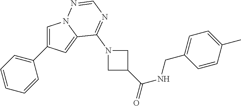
C1(C2=CN3C(=C2)C(N2CC(C(NCC4=CC=C(C)C=C4)=O)C2)=NC=N3)=CC=CC=C1
